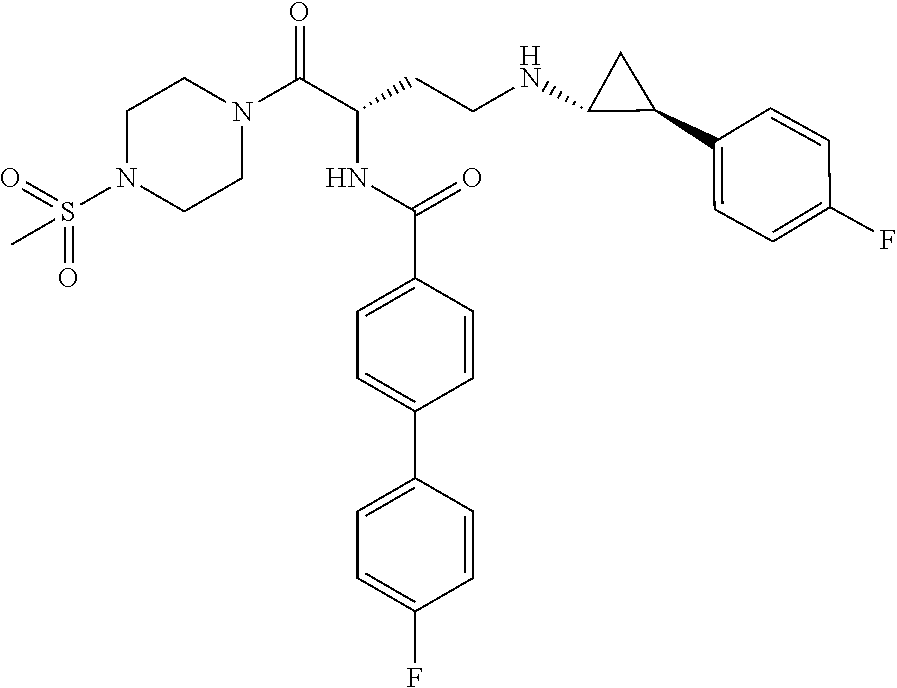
C1N(S(=O)(=O)C)CCN(C(C(CCNC2C(C3=CC=C(F)C=C3)C2)NC(C2=CC=C(C3=CC=C(F)C=C3)C=C2)=O)=O)C1
